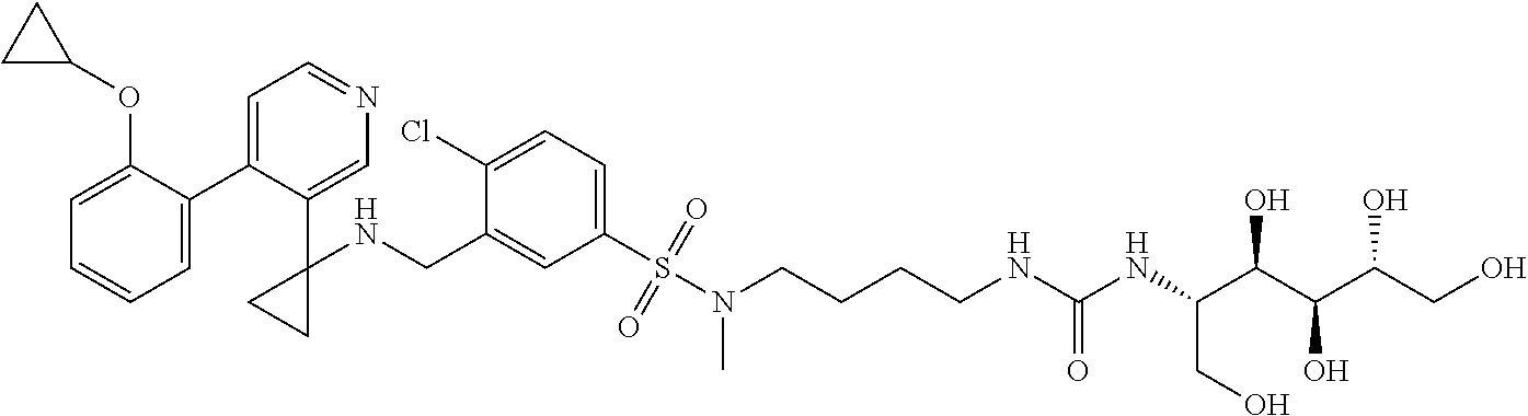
C1=C(C2=CC=NC=C2C2(NCC3=CC(S(N(CCCCNC(NC(C(C(C(CO)O)O)O)CO)=O)C)(=O)=O)=CC=C3Cl)CC2)C(OC2CC2)=CC=C1
